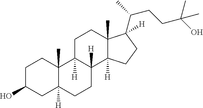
C1C(O)CC2([H])C(C)(C1)C1([H])C([H])(CC2)C2([H])C(C)(CC1)C([H])(C(C)CCC(C)(C)O)CC2
